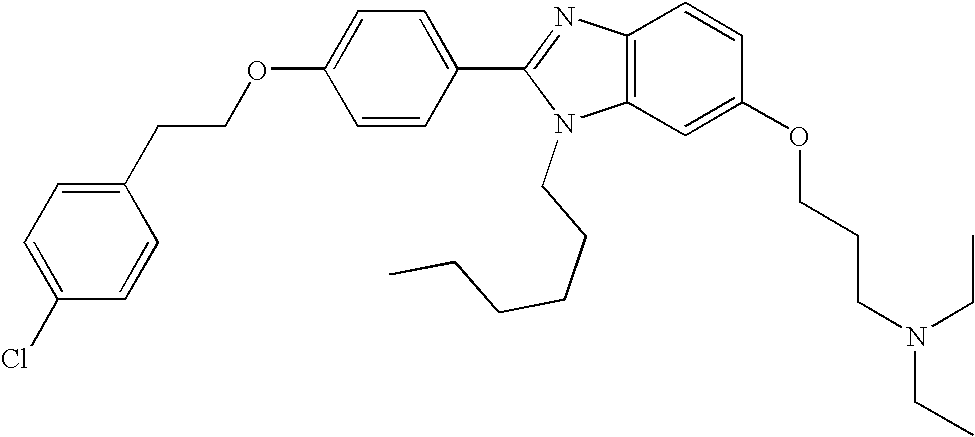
C1(C2=NC3=C(N2CCCCCC)C=C(OCCCN(CC)CC)C=C3)=CC=C(OCCC2=CC=C(Cl)C=C2)C=C1
